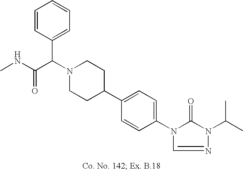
N1(C(C(NC)=O)C2=CC=CC=C2)CCC(C2=CC=C(N3C(=O)N(C(C)C)N=C3)C=C2)CC1
